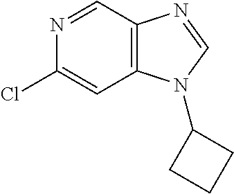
C12=C(C=NC(Cl)=C1)N=CN2C1CCC1
